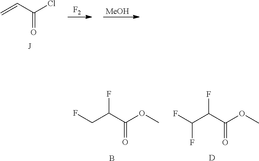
C(C(C(OC)=O)F)F.B.C(C(C(OC)=O)F)(F)F.[D].C=CC(Cl)=O.[F2].[J].[MeOH]
